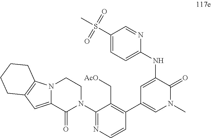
C1(C2=C(C[AcO])C(N3CCN4C(=CC5=C4CCCC5)C3=O)=NC=C2)=CN(C)C(=O)C(NC2=CC=C(S(C)(=O)=O)C=N2)=C1
